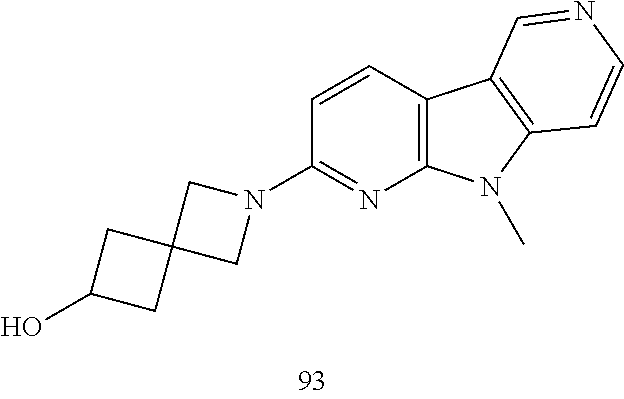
C1(O)CC2(C1)CN(C1=NC3=C(C=C1)C1=C(N3C)C=CN=C1)C2
